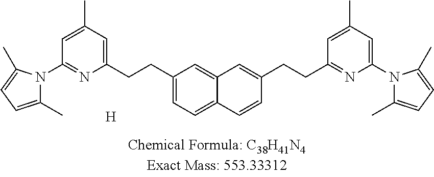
C1(CCC2=CC=C3C(=C2)C=C(CCC2=NC(N4C(C)=CC=C4C)=CC(C)=C2)C=C3)=CC(C)=CC(N2C(C)=CC=C2C)=N1.[H]
